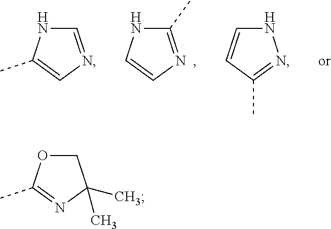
C1(C)=NC=CN1.C1=NC=C(C)N1.N1C=CC(C)=N1.C1OC(C)=NC1(C)C
